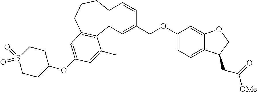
C12=C(C=C(COC3=CC=C4C(=C3)OCC4CC([OMe])=O)C=C1)C1=C(CCC2)C=C(OC2CCS(=O)(=O)CC2)C=C1C
